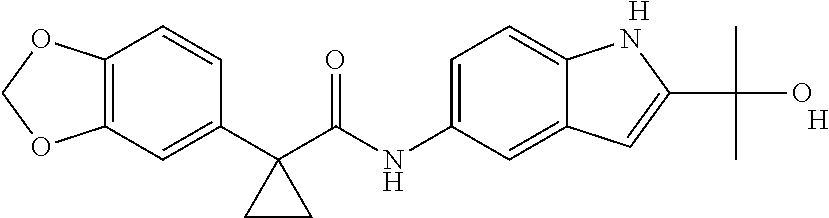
C1(C2(C(NC3=CC=C4C(=C3)C=C(C(C)(O)C)N4)=O)CC2)=CC2=C(C=C1)OCO2.[H].[H]
